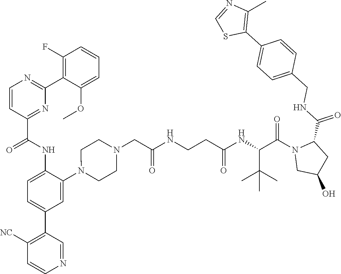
C(C(NC(=O)CCNC(CN1CCN(C2=CC(C3=C([NC])C=CN=C3)=CC=C2NC(C2=NC(C3=C(F)C=CC=C3OC)=NC=C2)=O)CC1)=O)C(C)(C)C)(N1CC(O)CC1C(NCC1=CC=C(C2=C(C)N=CS2)C=C1)=O)=O
